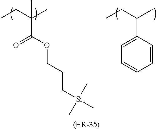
CCC(C)(C)C(OCCC[Si](C)(C)C)=O.CCC(C)C1=CC=CC=C1.[(HR-35)]
